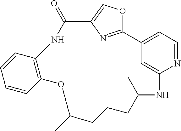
C1=CC=CC2=C1NC(=O)C1=COC(=N1)C1=CC=NC(=C1)NC(C)CCCC(C)O2
